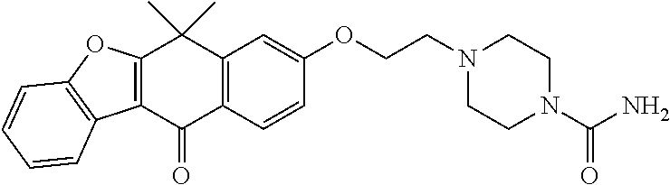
C1(=O)C2=C(C(C)(C)C3=C1C1=C(O3)C=CC=C1)C=C(OCCN1CCN(C(=O)N)CC1)C=C2
